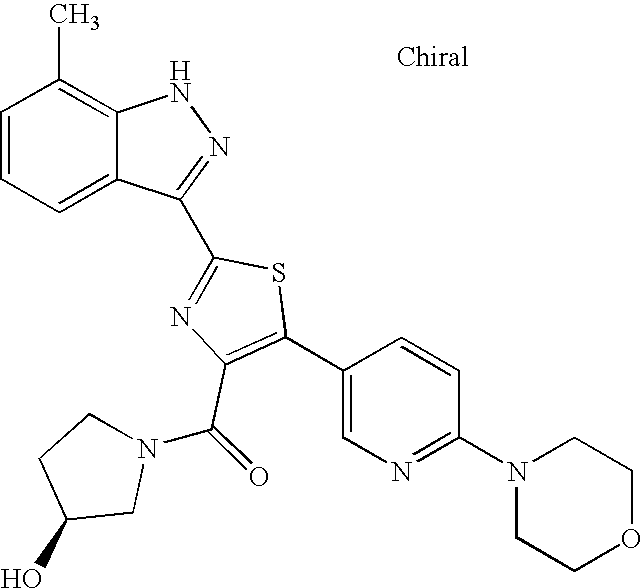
C1=CC=C2C(=C1C)NN=C2C1=NC(C(N2CCC(O)C2)=O)=C(C2=CN=C(N3CCOCC3)C=C2)S1
